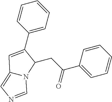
C1=CC(C2=CC3=CN=CN3C2CC(C2=CC=CC=C2)=O)=CC=C1
